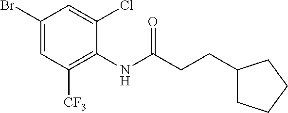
C1(Br)=CC([CF3])=C(NC(CCC2CCCC2)=O)C(Cl)=C1
